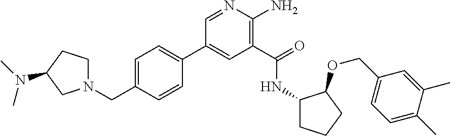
C1(C2=CC=C(CN3CCC(N(C)C)C3)C=C2)=CC(C(=O)NC2CCCC2OCC2=CC=C(C)C(C)=C2)=C(N)N=C1
